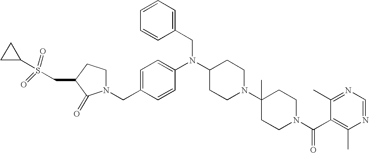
C(C1=CC=C(N(C2CCN(C3(C)CCN(C(C4=C(C)N=CN=C4C)=O)CC3)CC2)CC2=CC=CC=C2)C=C1)N1CCC(CS(C2CC2)(=O)=O)C1=O
